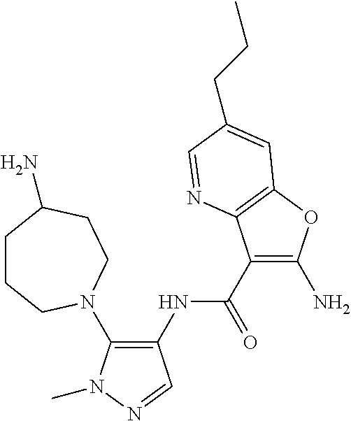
C1(NC(C2=C(N)OC3=C2N=CC(CCC)=C3)=O)=C(N2CCCC(N)CC2)N(C)N=C1
